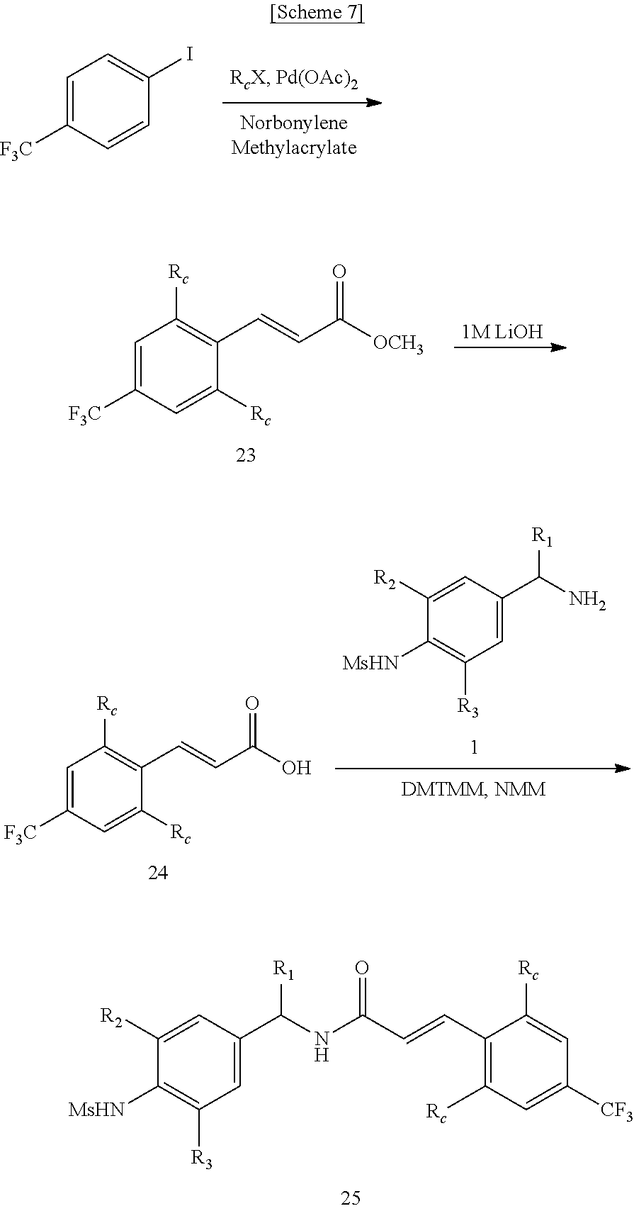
C1=C([F3C])C=CC(I)=C1.C1([MsHN])=C([R3])C=C(C(N)[R1])C=C1[R2].C1=C([F3C])C=C([Rc])C(C=CC(O)=O)=C1[Rc].C1([MsHN])=C([R3])C=C(C(NC(C=CC2=C([Rc])C=C([CF3])C=C2[Rc])=O)[R1])C=C1[R2].[1M LiOH].C1=C([F3C])C=C([Rc])C(C=CC([OCH3])=O)=C1[Rc]
